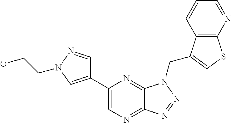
C1=NN(CCO)C=C1C1=CN=C2C(=N1)N(CC1=CSC3=C1C=CC=N3)N=N2
